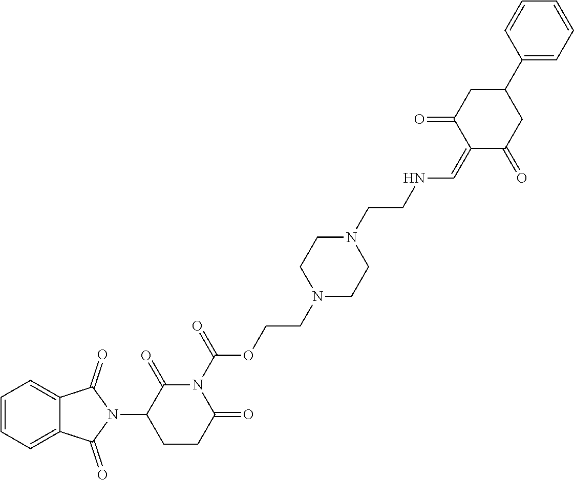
C1=CC=C2C(=C1)C(=O)N(C1CCC(=O)N(C(=O)OCCN3CCN(CCNC=C4C(=O)CC(C5=CC=CC=C5)CC4=O)CC3)C1=O)C2=O
